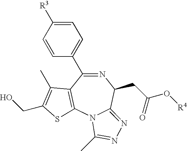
N1=C(C2=CC=C([R3])C=C2)C2=C(N3C(=NN=C3C)C1CC(O[R4])=O)SC(CO)=C2C
